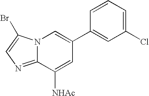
N12C(=NC=C1Br)C([NHAc])=CC(C1=CC(Cl)=CC=C1)=C2
